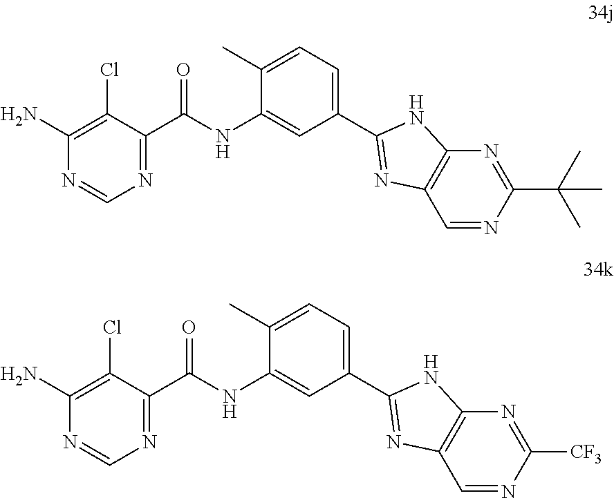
C1(N)=C(Cl)C(C(NC2=CC(C3=NC4=C(N=C(C(C)(C)C)N=C4)N3)=CC=C2C)=O)=NC=N1.C1(N)=C(Cl)C(C(NC2=CC(C3=NC4=C(N=C([CF3])N=C4)N3)=CC=C2C)=O)=NC=N1
